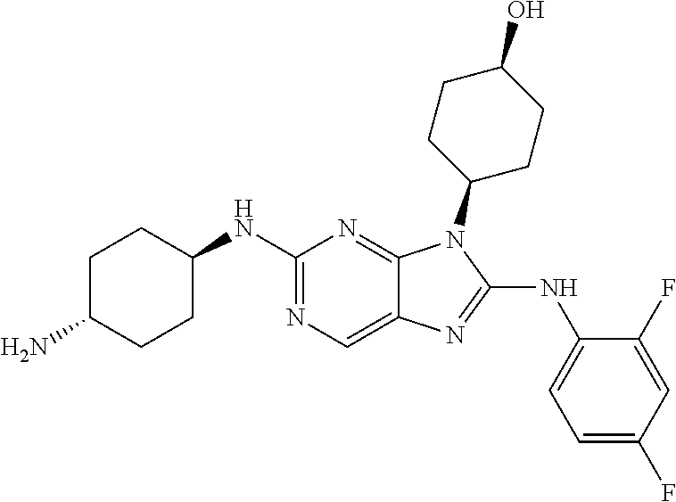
N1=C(NC2CCC(N)CC2)N=C2C(=C1)N=C(NC1=CC=C(F)C=C1F)N2C1CCC(O)CC1
